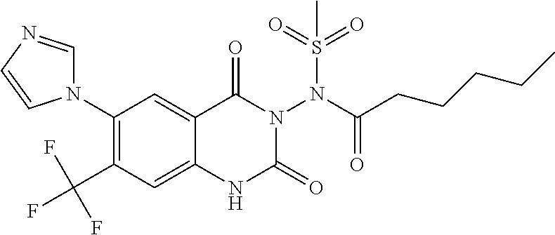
C1(N2C=NC=C2)=C(C(F)(F)F)C=C2C(=C1)C(=O)N(N(C(=O)CCCCC)S(=O)(=O)C)C(=O)N2
